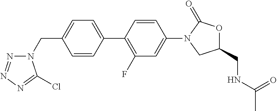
C(C1=CC=C(C2=C(F)C=C(N3CC(CNC(C)=O)OC3=O)C=C2)C=C1)N1N=NN=C1Cl
